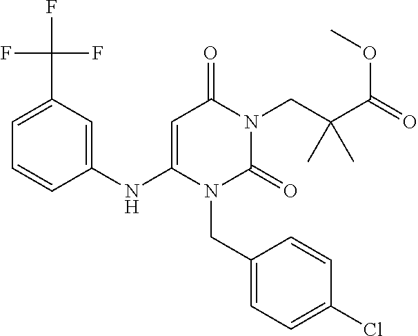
C1=C(C(F)(F)F)C=C(NC2=CC(=O)N(CC(C(OC)=O)(C)C)C(=O)N2CC2=CC=C(Cl)C=C2)C=C1
